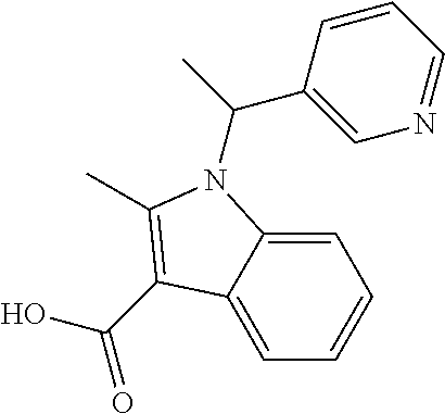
C(O)(=O)C1=C(C)N(C(C)C2=CN=CC=C2)C2=CC=CC=C21
